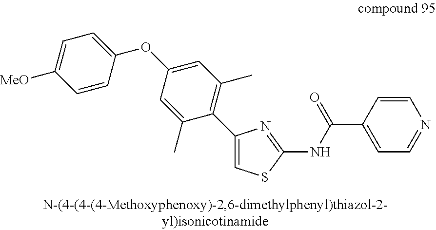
C1(OC2=CC=C([MeO])C=C2)=CC(C)=C(C2=CSC(NC(C3=CC=NC=C3)=O)=N2)C(C)=C1
